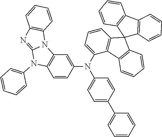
C12=C(C=CC(N(C3=CC=CC4=C3C3=C(C45C4=C(C6=C5C=CC=C6)C=CC=C4)C=CC=C3)C3=CC=C(C4=CC=CC=C4)C=C3)=C1)N(C1=CC=CC=C1)C1=NC3=C(N21)C=CC=C3
